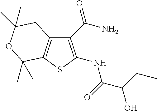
C12=C(SC(NC(=O)C(CC)O)=C1C(N)=O)C(C)(C)OC(C)(C)C2
